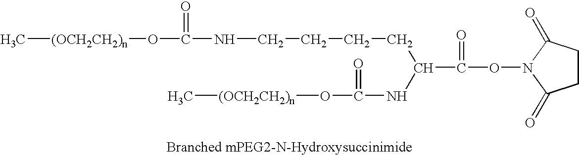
O(N1C(=O)CCC1=O)C(=O)C(CCCCNC(O[(OCH2CH2)n]C)=O)NC(O[(OCH2CH2)n]C)=O
